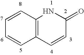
C12=C(C=CC=C1)NC(=O)C=C2
